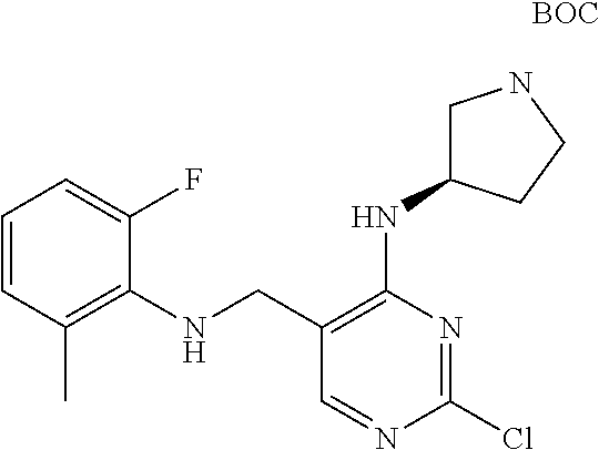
C1(CNC2=C(C)C=CC=C2F)=C(NC2CNCC2)N=C(Cl)N=C1.[BOC]
